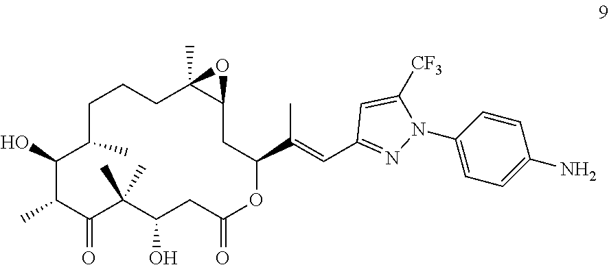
C1(O)C(C)C(=O)C(C)(C)C(O)CC(=O)OC(C(=CC2=NN(C3=CC=C(N)C=C3)C([CF3])=C2)C)CC2C(C)(CCCC1C)O2
